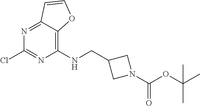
C1(NCC2CN(C(OC(C)(C)C)=O)C2)=C2C(=NC(Cl)=N1)C=CO2
